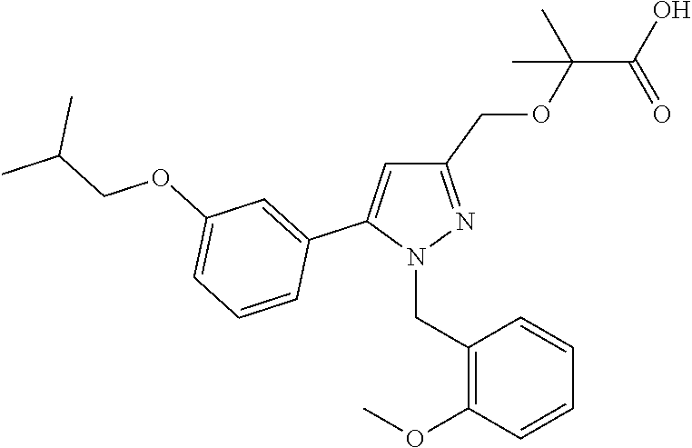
C1(COC(C(O)=O)(C)C)=NN(CC2=C(OC)C=CC=C2)C(C2=CC(OCC(C)C)=CC=C2)=C1
